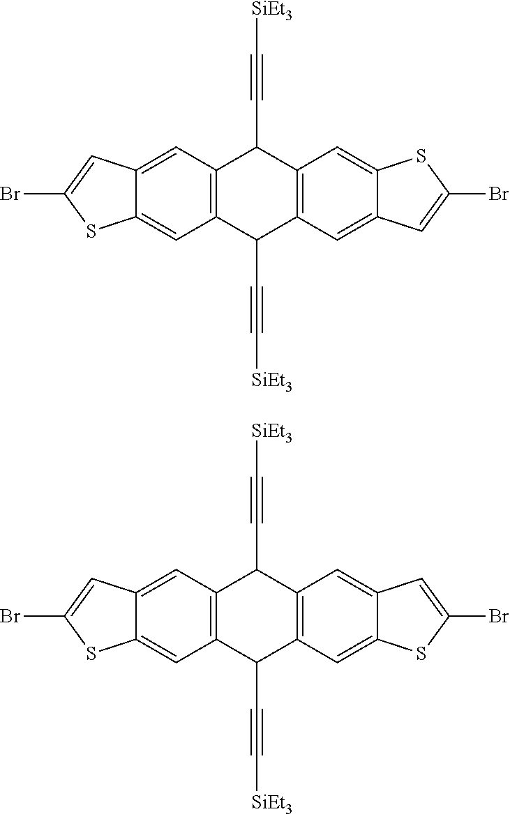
C1(C#C[SiEt3])C2=C(C(C#C[SiEt3])C3=C1C=C1C(=C3)C=C(Br)S1)C=C1C(=C2)C=C(Br)S1.C1(C#C[SiEt3])C2=C(C(C#C[SiEt3])C3=C1C=C1C(=C3)SC(Br)=C1)C=C1C(=C2)C=C(Br)S1
